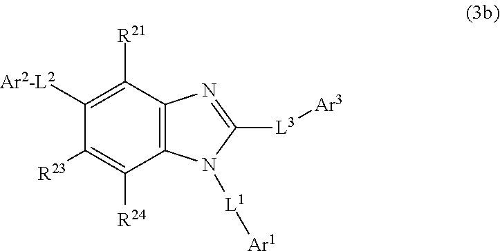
C12=C(C([R21])=C([Ar2-L2])C([R23])=C1[R24])N=C([L3][Ar3])N2[L1][Ar1]
